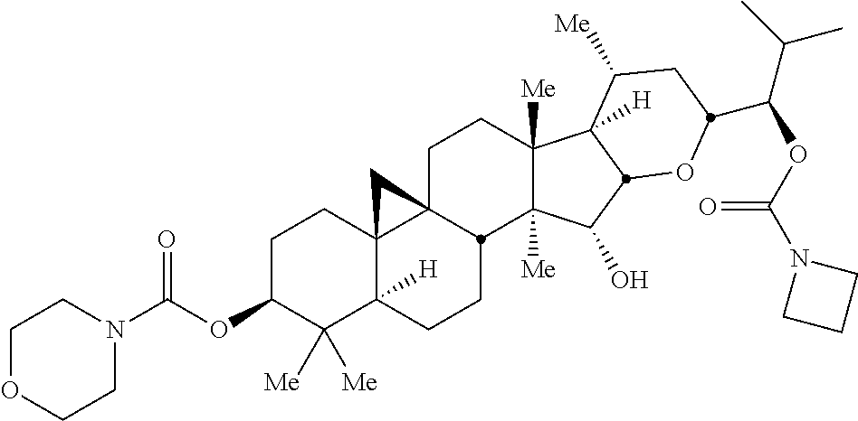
C1C23C4(C([H])(CCC2C2([Me])C([Me])(C1)C1([H])C([Me])CC(C(OC(N5CCC5)=O)C(C)C)OC1C2O)C([Me])([Me])C(OC(=O)N1CCOCC1)CC4)C3
